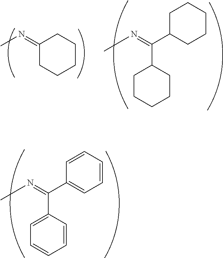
C1(=NC)CCCCC1.C(C1CCCCC1)(C1CCCCC1)=NC.C(C1=CC=CC=C1)(C1=CC=CC=C1)=NC
